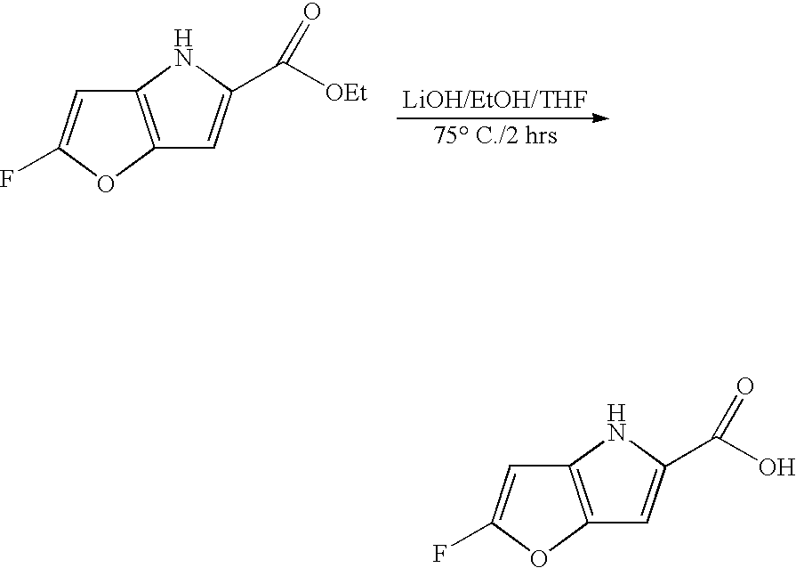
C12=C(OC(F)=C1)C=C(C([OEt])=O)N2.C12=C(OC(F)=C1)C=C(C(O)=O)N2
